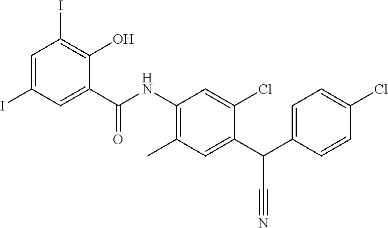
C1=C(I)C=C(C(NC2=C(C)C=C(C(C3=CC=C(Cl)C=C3)C#N)C(Cl)=C2)=O)C(O)=C1I
